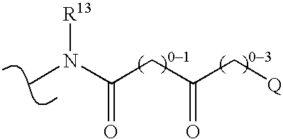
CN(C(CC(C[Q])=O)=O)[R13]
